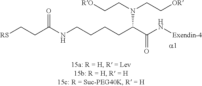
C(CC(NCCCCC(C(N[Exendin-4])=O)N(CC[OR])CC[RO])=O)[RS]
